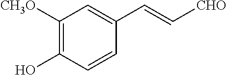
C1([CH3O])=C(O)C=CC(C=C[CHO])=C1
